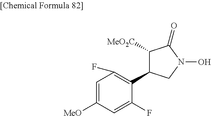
C1=C([MeO])C=C(F)C(C2C([MeO2C])C(=O)N(O)C2)=C1F
